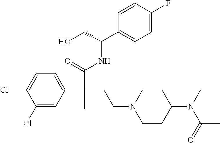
C1(Cl)=CC(C(C(=O)NC(C2=CC=C(F)C=C2)CO)(CCN2CCC(N(C)C(=O)C)CC2)C)=CC=C1Cl
